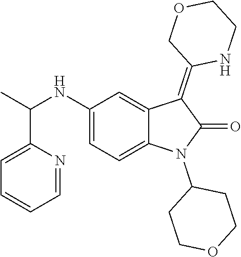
C1(NC(C)C2=CC=CC=N2)=CC=C2C(=C1)C(=C1NCCOC1)C(=O)N2C1CCOCC1
